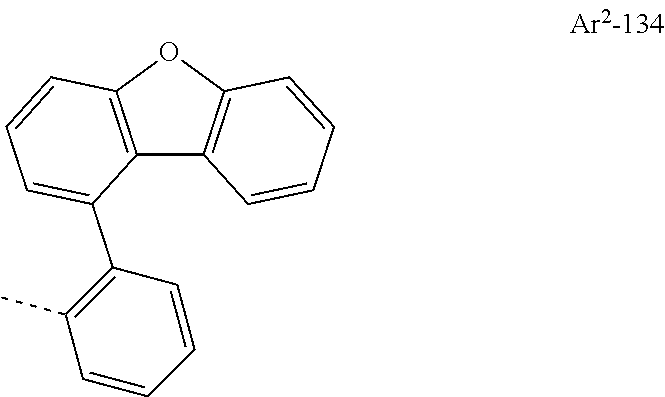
C12=C(OC3=C1C=CC=C3)C=CC=C2C1=C(C)C=CC=C1
